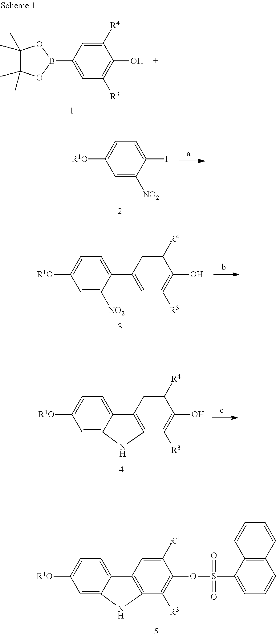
C1(C)(C)C(C)(C)OB(C2=CC([R3])=C(O)C([R4])=C2)O1.[R1O]C1=CC=C(I)C([NO2])=C1.[R1O]C1=CC=C(C2=CC([R3])=C(O)C([R4])=C2)C([NO2])=C1.C1=C2C(=CC([R1O])=C1)NC1=C2C=C([R4])C(O)=C1[R3].C1=C2C(=CC([R1O])=C1)NC1=C2C=C([R4])C(OS(=O)(C2=CC=CC3=C2C=CC=C3)=O)=C1[R3]
